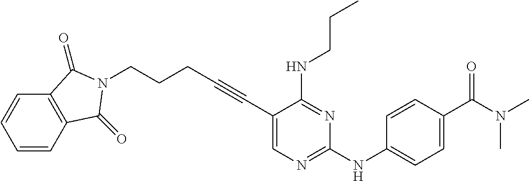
C1=CC2=C(C=C1)C(=O)N(CCCC#CC1=CN=C(NC3=CC=C(C(N(C)C)=O)C=C3)N=C1NCCC)C2=O
